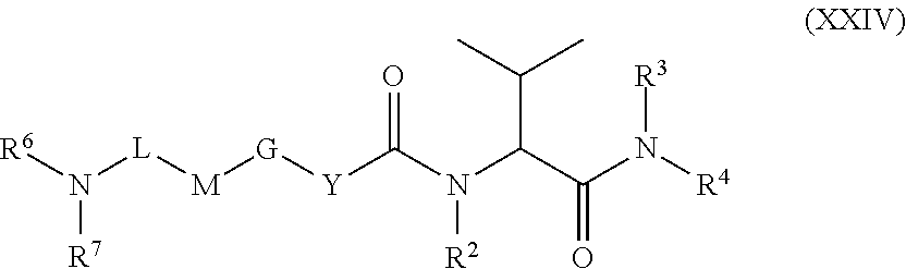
[R6]N([L][M][G][Y]C(N([R2])C(C(N([R3])[R4])=O)C(C)C)=O)[R7]
